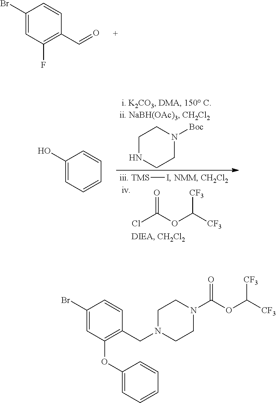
C1(Br)=CC(F)=C(C=O)C=C1.[TMS]I.O=C(OC([CF3])[CF3])Cl.C1NCCN([Boc])C1.C1(O)=CC=CC=C1.C1(Br)=CC(OC2=CC=CC=C2)=C(CN2CCN(C(OC([CF3])[CF3])=O)CC2)C=C1
